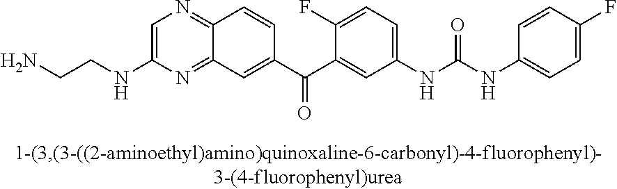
C(CNC1=CN=C2C(=N1)C=C(C(C1=CC(NC(NC3=CC=C(F)C=C3)=O)=CC=C1F)=O)C=C2)N
